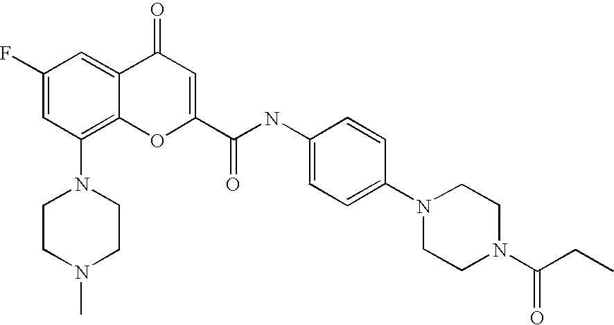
N1(C2=C3C(=CC(F)=C2)C(=O)C=C(C(NC2=CC=C(N4CCN(C(CC)=O)CC4)C=C2)=O)O3)CCN(C)CC1
